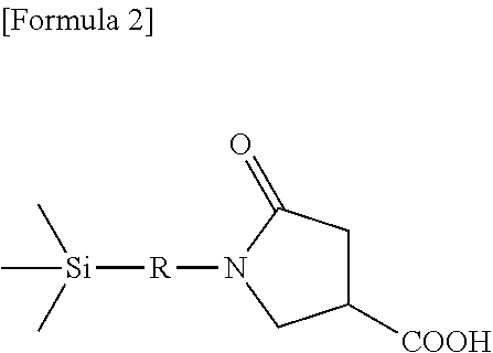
C1([COOH])CC(=O)N([R][Si](C)(C)C)C1
